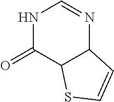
N1C(=O)C2C(N=C1)C=CS2
